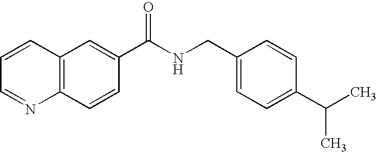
C1=CC=NC2=C1C=C(C(NCC1=CC=C(C(C)C)C=C1)=O)C=C2
